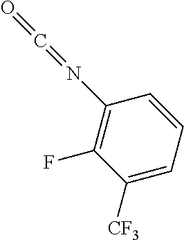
C1([CF3])=CC=CC(N=C=O)=C1F
